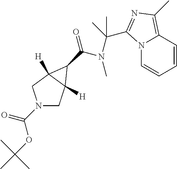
N12C=CC=CC1=C(C)N=C2C(N(C(=O)C1C2([H])CN(C(=O)OC(C)(C)C)CC21[H])C)(C)C
